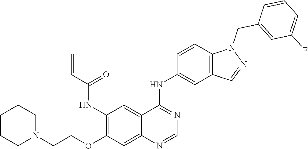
C1(NC(C=C)=O)=C(OCCN2CCCCC2)C=C2C(=C1)C(NC1=CC3=C(C=C1)N(CC1=CC(F)=CC=C1)N=C3)=NC=N2
